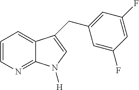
C1=CN=C2C(=C1)C(CC1=CC(F)=CC(F)=C1)=CN2[H]
